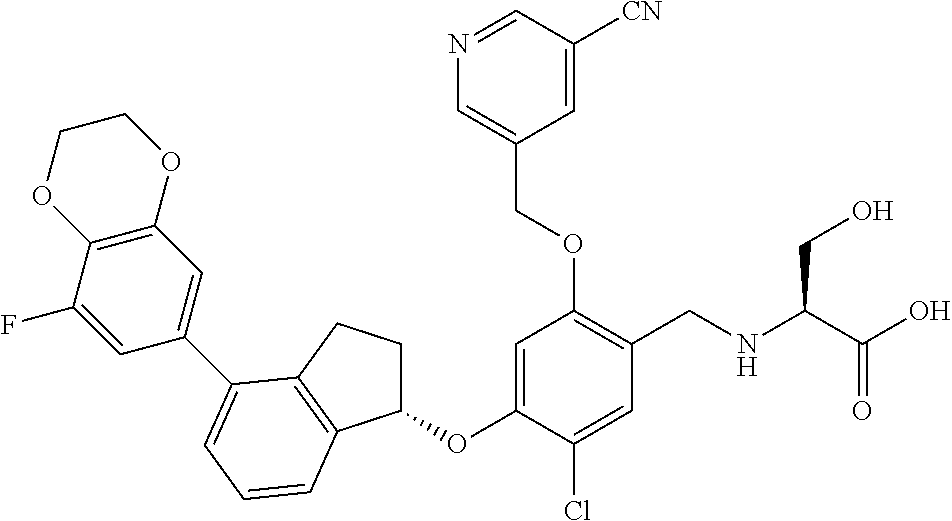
C1(OC2=CC(OCC3=CN=CC([CN])=C3)=C(CNC(C(O)=O)CO)C=C2Cl)CCC2=C1C=CC=C2C1=CC2=C(C(F)=C1)OCCO2
